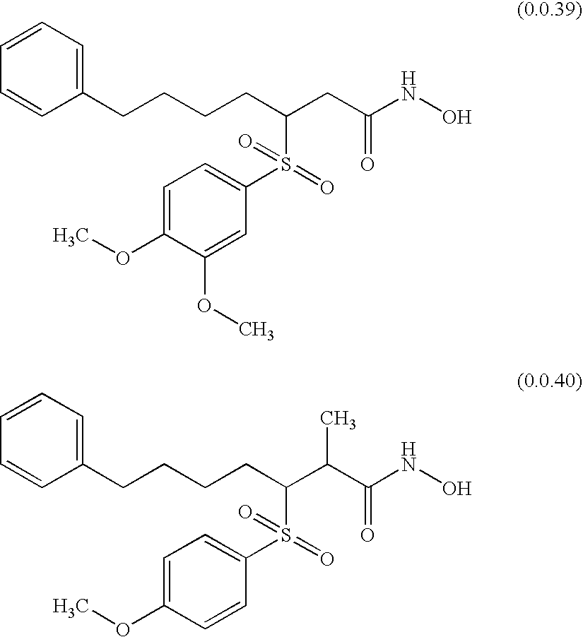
C1=CC=C(CCCCC(CC(NO)=O)S(=O)(=O)C2=CC=C(OC)C(OC)=C2)C=C1.C1=CC=C(CCCCC(C(C(NO)=O)C)S(=O)(=O)C2=CC=C(OC)C=C2)C=C1
